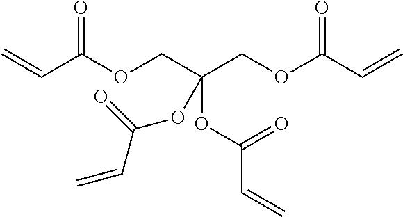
C=CC(OCC(COC(C=C)=O)(OC(C=C)=O)OC(C=C)=O)=O
